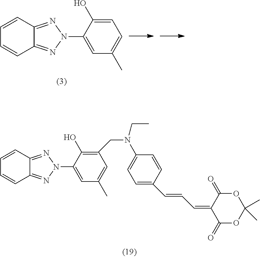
C1=CC=CC2=NN(C3=CC(C)=CC=C3O)N=C12.C1=CC=CC2=NN(C3=CC(C)=CC(CN(CC)C4=CC=C(C=CC=C5C(=O)OC(C)(C)OC5=O)C=C4)=C3O)N=C12
